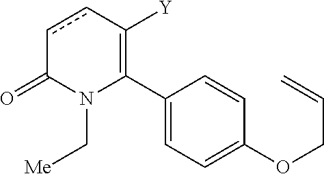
C1(C2=C([Y])ccC(=O)N2C[Me])=CC=C(OCC=C)C=C1
